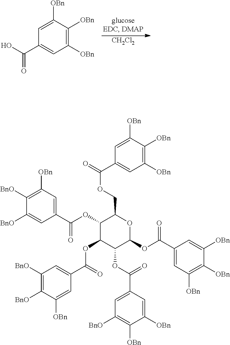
[CH2Cl2].C1([OBn])=C([OBn])C([OBn])=CC(C(O)=O)=C1.C1(OC(C2=CC([OBn])=C([BnO])C([BnO])=C2)=O)C(OC(C2=CC([BnO])=C([BnO])C([OBn])=C2)=O)C(OC(C2=CC([BnO])=C([OBn])C([OBn])=C2)=O)C(OC(C2=CC([OBn])=C([OBn])C([OBn])=C2)=O)OC1COC(=O)C1=CC([OBn])=C([OBn])C([OBn])=C1
